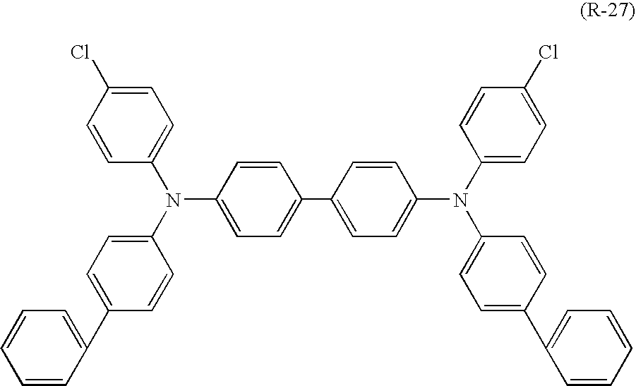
C1=CC(Cl)=CC=C1N(C1=CC=C(C2=CC=CC=C2)C=C1)C1=CC=C(C2=CC=C(N(C3=CC=C(C4=CC=CC=C4)C=C3)C3=CC=C(Cl)C=C3)C=C2)C=C1
